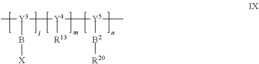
C[Y3]([Y4]([Y5](C)[B2][R20])[R13])B[X]
